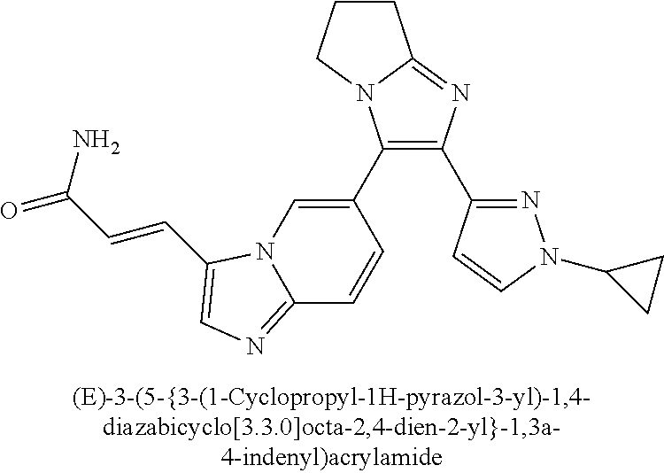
C1(C2=CN3C(=NC=C3C=CC(=O)N)C=C2)=C(C2=NN(C3CC3)C=C2)N=C2N1CCC2
